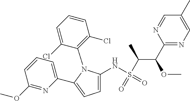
C1=C(NS(C(C(C2=NC=C(C)C=N2)OC)C)(=O)=O)N(C2=C(Cl)C=CC=C2Cl)C(C2=CC=CC(OC)=N2)=C1
